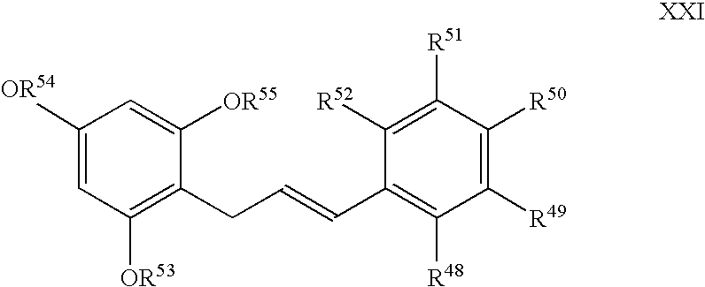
C1([OR54])=CC([OR53])=C(CC=CC2=C([R48])C([R49])=C([R50])C([R51])=C2[R52])C([OR55])=C1
